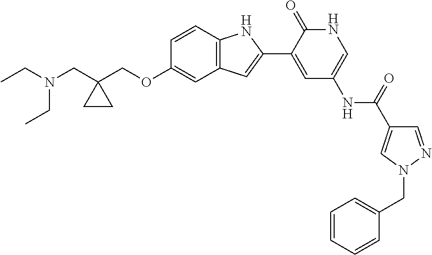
C(OC1=CC2=C(C=C1)NC(C1=CC(NC(C3=CN(CC4=CC=CC=C4)N=C3)=O)=CNC1=O)=C2)C1(CN(CC)CC)CC1
